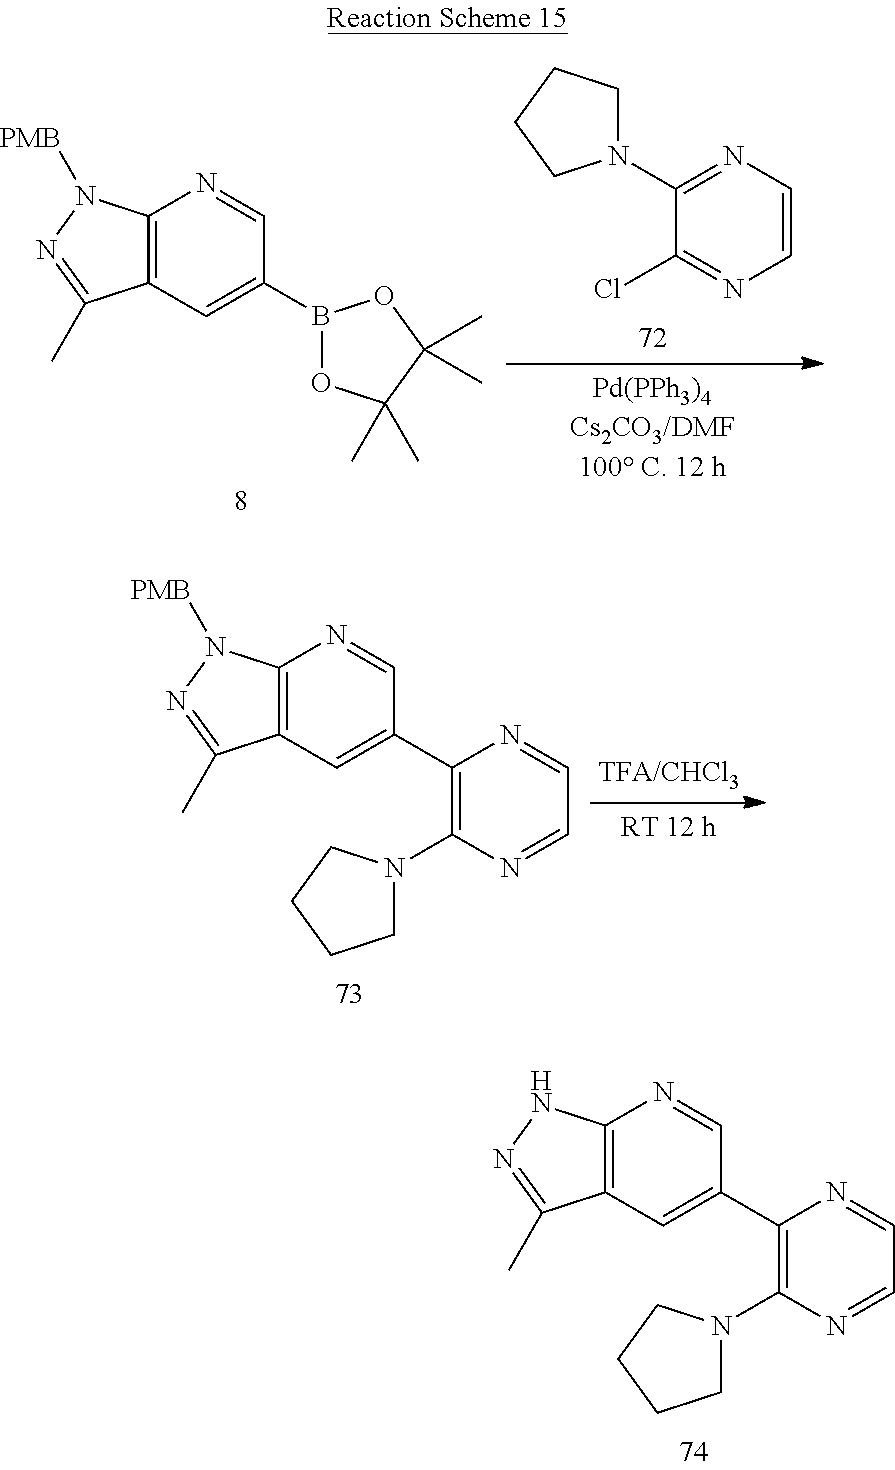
C12=C(C=C(C3=C(N4CCCC4)N=CC=N3)C=N1)C(C)=NN2.C12=C(C=C(B3OC(C)(C)C(C)(C)O3)C=N1)C(C)=NN2[PMB].C1(N2CCCC2)=NC=CN=C1Cl.C12=C(C=C(C3=C(N4CCCC4)N=CC=N3)C=N1)C(C)=NN2[PMB]
